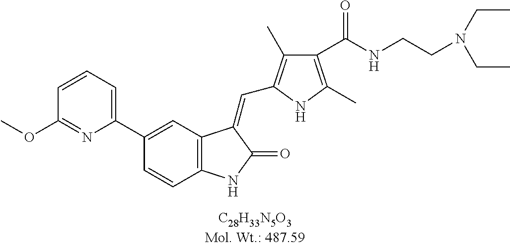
C1(C2=CC3=C(C=C2)NC(=O)C3=CC2=C(C)C(C(NCCN(CC)CC)=O)=C(C)N2)=CC=CC(OC)=N1
